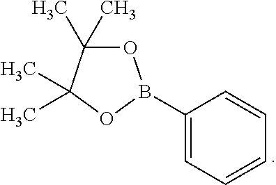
O1C(C)(C)C(C)(C)OB1C1=CC=CC=C1
